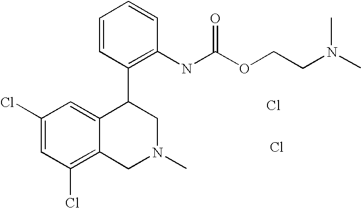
Cl.C1(Cl)=C2C(=CC(Cl)=C1)C(C1=C(NC(OCCN(C)C)=O)C=CC=C1)CN(C)C2.Cl
